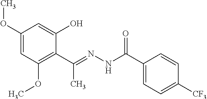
C1(OC)=CC(OC)=C(C(=NNC(C2=CC=C([CF3])C=C2)=O)C)C(O)=C1
